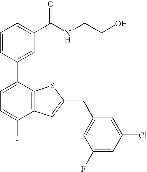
C1=CC(C2=CC=C(F)C3=C2SC(CC2=CC(F)=CC(Cl)=C2)=C3)=CC(C(NCCO)=O)=C1
